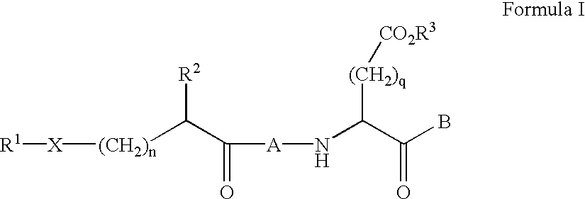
[R1][X][(CH2)n]C(C([A]NC(C(B)=O)[(CH2)q][CO2R3])=O)[R2]
